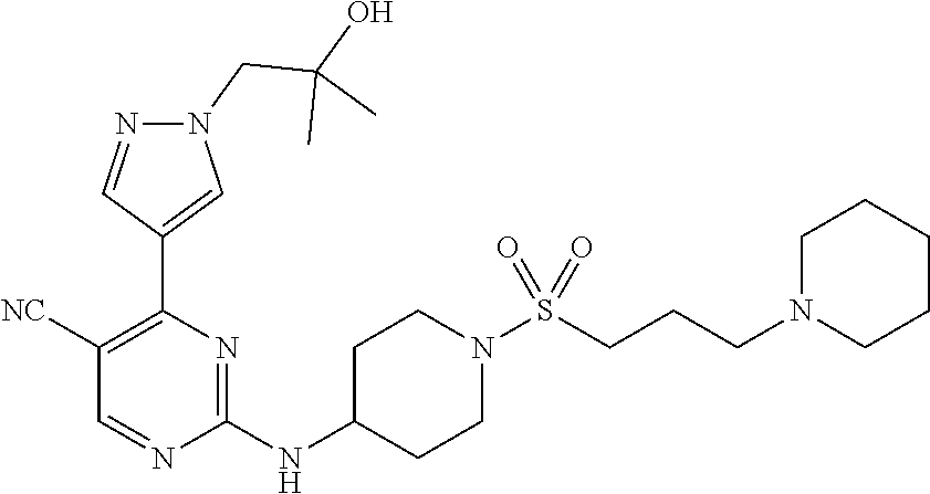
C1(NC2CCN(S(CCCN3CCCCC3)(=O)=O)CC2)=NC(C2=CN(CC(O)(C)C)N=C2)=C([NC])C=N1
